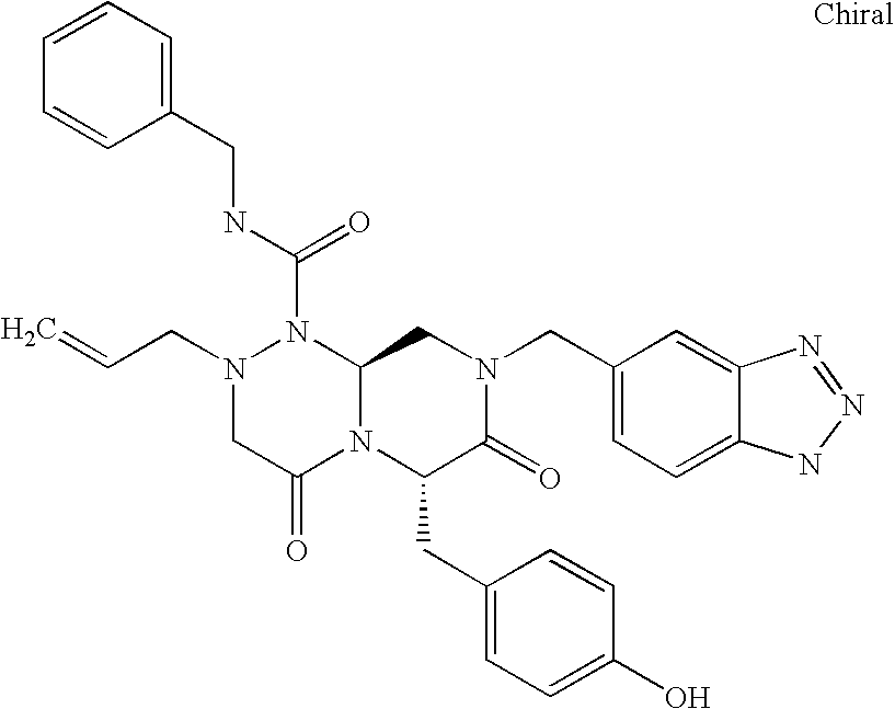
N1(C(NCC2=CC=CC=C2)=O)N(CC=C)CC(=O)N2C1CN(CC1=CC=C3C(=C1)N=NN3)C(=O)C2CC1=CC=C(O)C=C1
